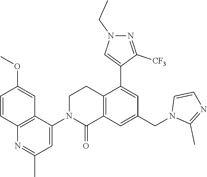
C12=C(C=C(CN3C(C)=NC=C3)C=C1C1=CN(CC)N=C1[CF3])C(=O)N(C1=CC(C)=NC3=C1C=C(OC)C=C3)CC2
